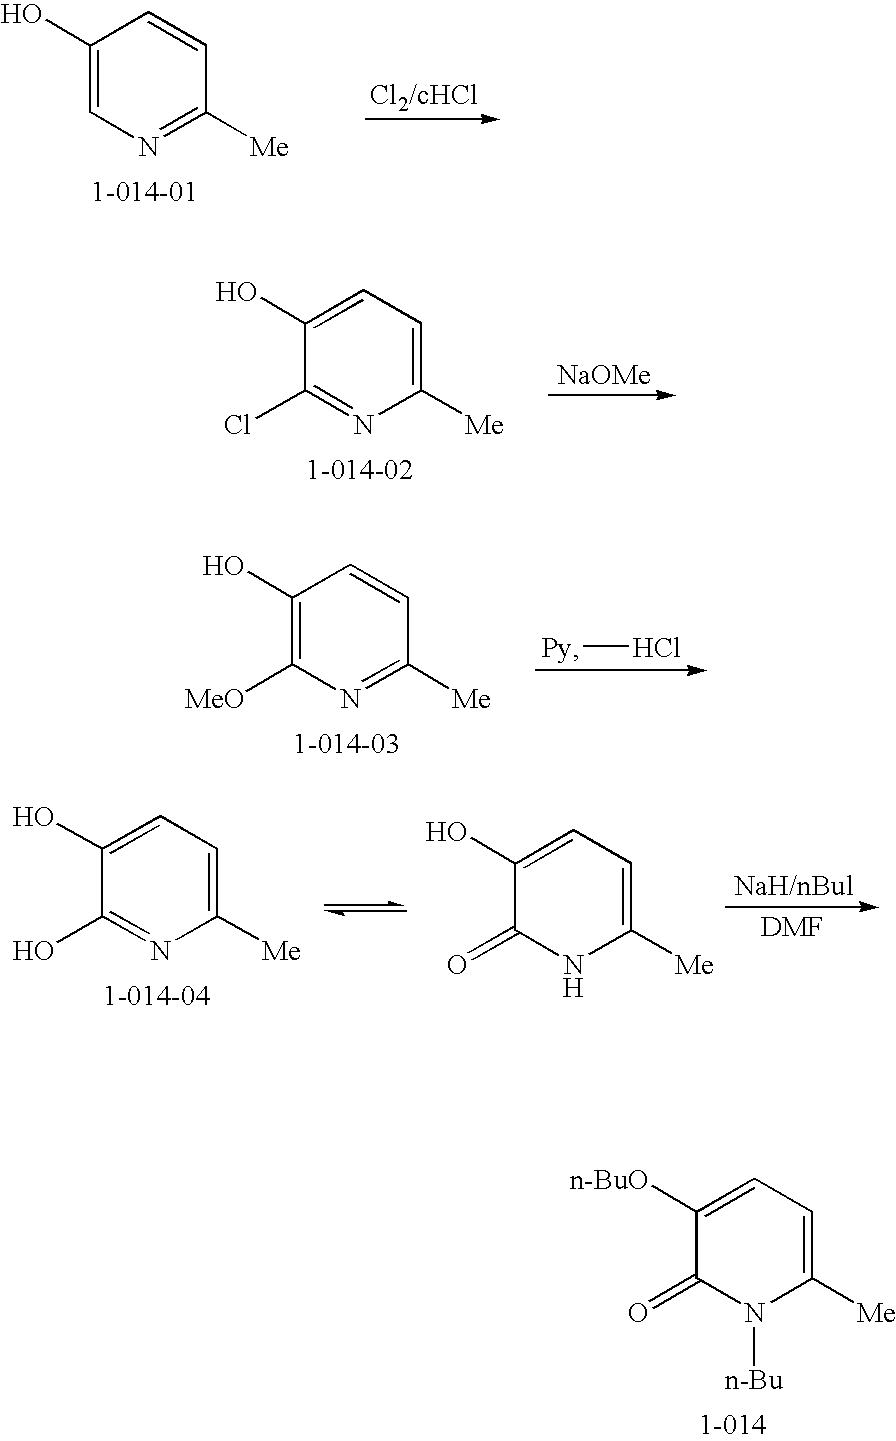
C1(O)=C([MeO])N=C([Me])C=C1.[Py]Cl.C1([n-BuO])=CC=C([Me])N([n-Bu])C1=O.C1(O)=CN=C([Me])C=C1.C1(O)=CC=C([Me])N=C1Cl.[NaOMe].C1(O)=CC=C([Me])N=C1O.C1(O)=CC=C([Me])NC1=O
